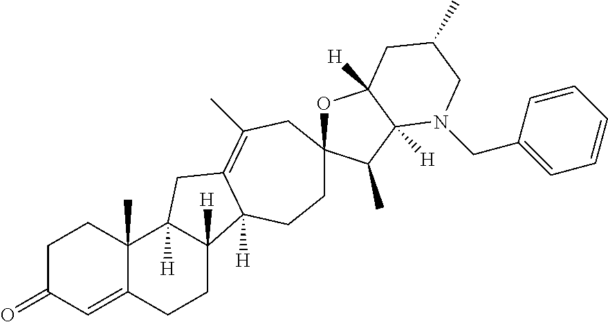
C1C(=O)C=C2C(C)(C1)C1([H])C([H])(CC2)C2([H])C(=C(C)CC3(OC4([H])C([H])(C3C)N(CC3=CC=CC=C3)CC(C)C4)CC2)C1
